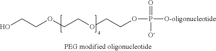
C(COCCOCCOP([O-oligonucleotide])([O-])=O)O
